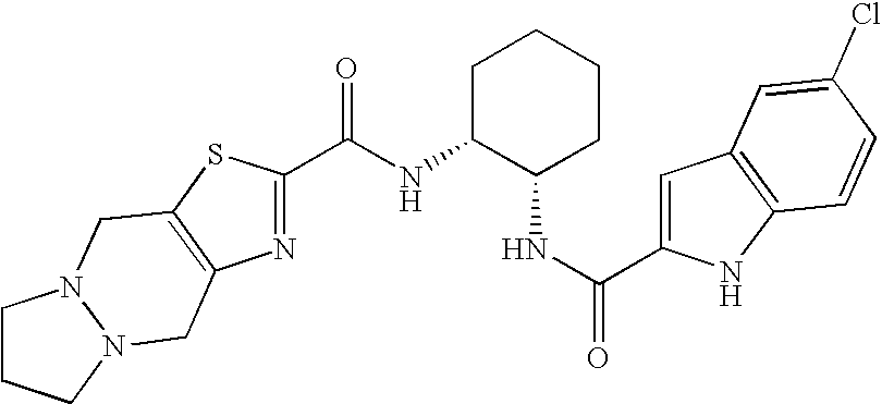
C1(C(NC2C(NC(C3=CC4=C(N3)C=CC(Cl)=C4)=O)CCCC2)=O)=NC2=C(S1)CN1N(C2)CCC1
